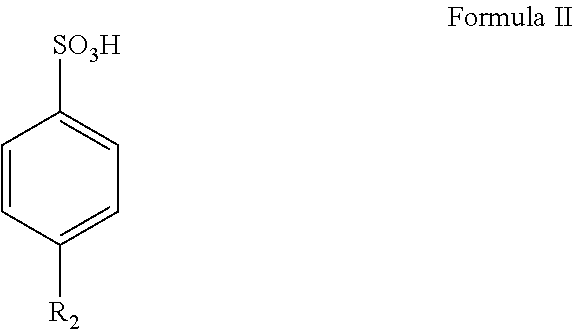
C1=CC([R2])=CC=C1[SO3H]
